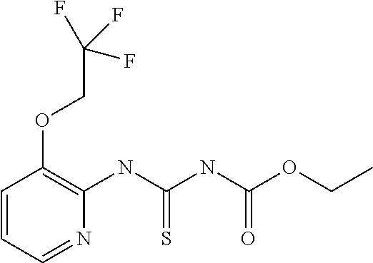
C1=NC(NC(NC(OCC)=O)=S)=C(OCC(F)(F)F)C=C1
